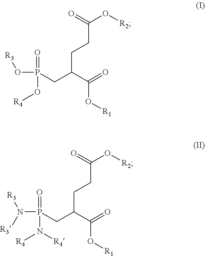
C(CCC(CP(=O)(O[R4])O[R3])C(=O)O[R1])(=O)O[R2].C(CCC(CP(=O)(N([R4])[R4])N([R3])[R3])C(=O)O[R1])(=O)O[R2]
